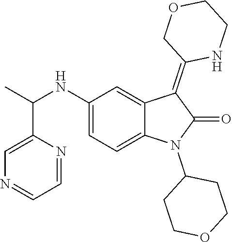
C1(NC(C)C2=CN=CC=N2)=CC=C2C(=C1)C(=C1NCCOC1)C(=O)N2C1CCOCC1
